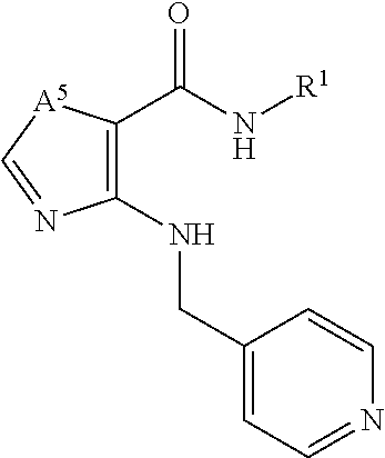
C(N[R1])(=O)C1=C(NCC2=CC=NC=C2)N=C[A5]1
